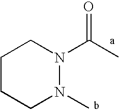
C1CCN(C)N(C(=O)C)C1
